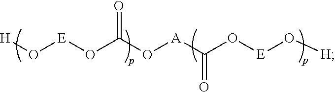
[H]O[E]OC(=O)O[A]C(O[E]O[H])=O
